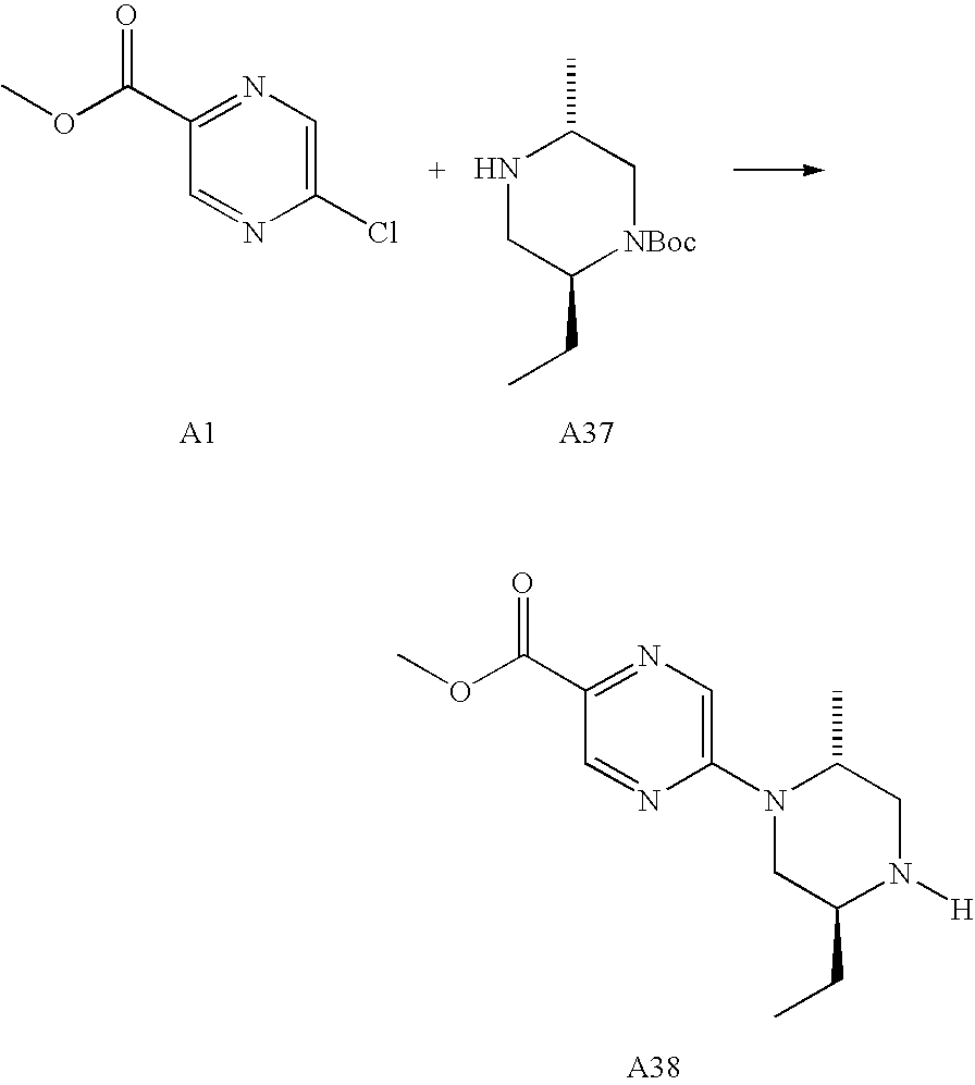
C1(C(OC)=O)=NC=C(Cl)N=C1.N1CC(CC)[NBoc]CC1C.N1(C2=CN=C(C(OC)=O)C=N2)CC(CC)N([H])CC1C
